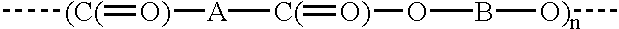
C[(C(]=[O)][A][C(]=[O)]OB[O)n]C
